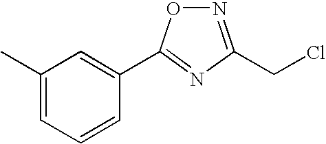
C1(C)=CC=CC(C2=NC(CCl)=NO2)=C1
